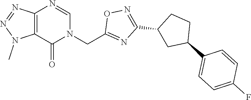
C12=C(C(=O)N(CC3=NC(C4CC(C5=CC=C(F)C=C5)CC4)=NO3)C=N1)N(C)N=N2
